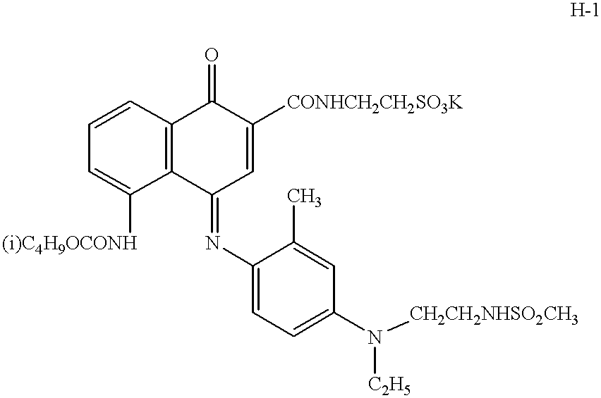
[(i)C4H9OCONH]C1=CC=CC2=C1C(=NC1=CC=C(N([CH2CH2NHSO2CH3])[C2H5])C=C1C)C=C([CONHCH2CH2SO3K])C2=O
